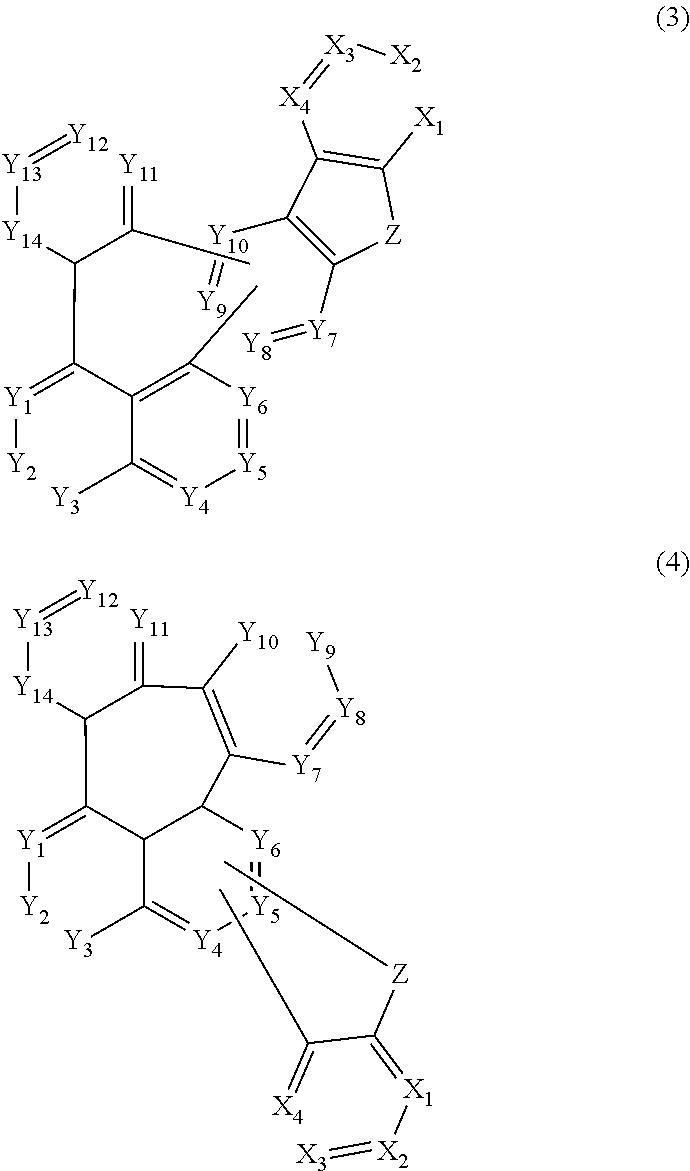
[Y10](=[Y9])C1=C([Y7]=[Y8])[Z]C([X1])=C1[X4]=[X3][X2].C(C(C1=C(C)[Y6]=[Y5][Y4]=C1[Y3])=[Y1][Y2])(C(=[Y11])C)[Y14][Y13]=[Y12].C1([Y14][Y13]=[Y12])C(=[Y11])C([Y10])=C([Y7]=[Y8][Y9])C2[Y6]=[Y5][Y4]=C([Y3])C2C1=[Y1][Y2].CC(C([Z]C)=[X1][X2]=[X3])=[X4]
